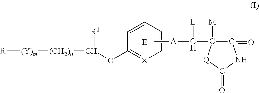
[R][(Y)m][(CH2)n]C([R1])OC1=[X]C=CC=C1.C1(=O)C([M])(C([A]C)[L])[Q]C(=O)N1
